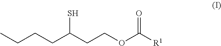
CCCCC(CCOC([R1])=O)S
